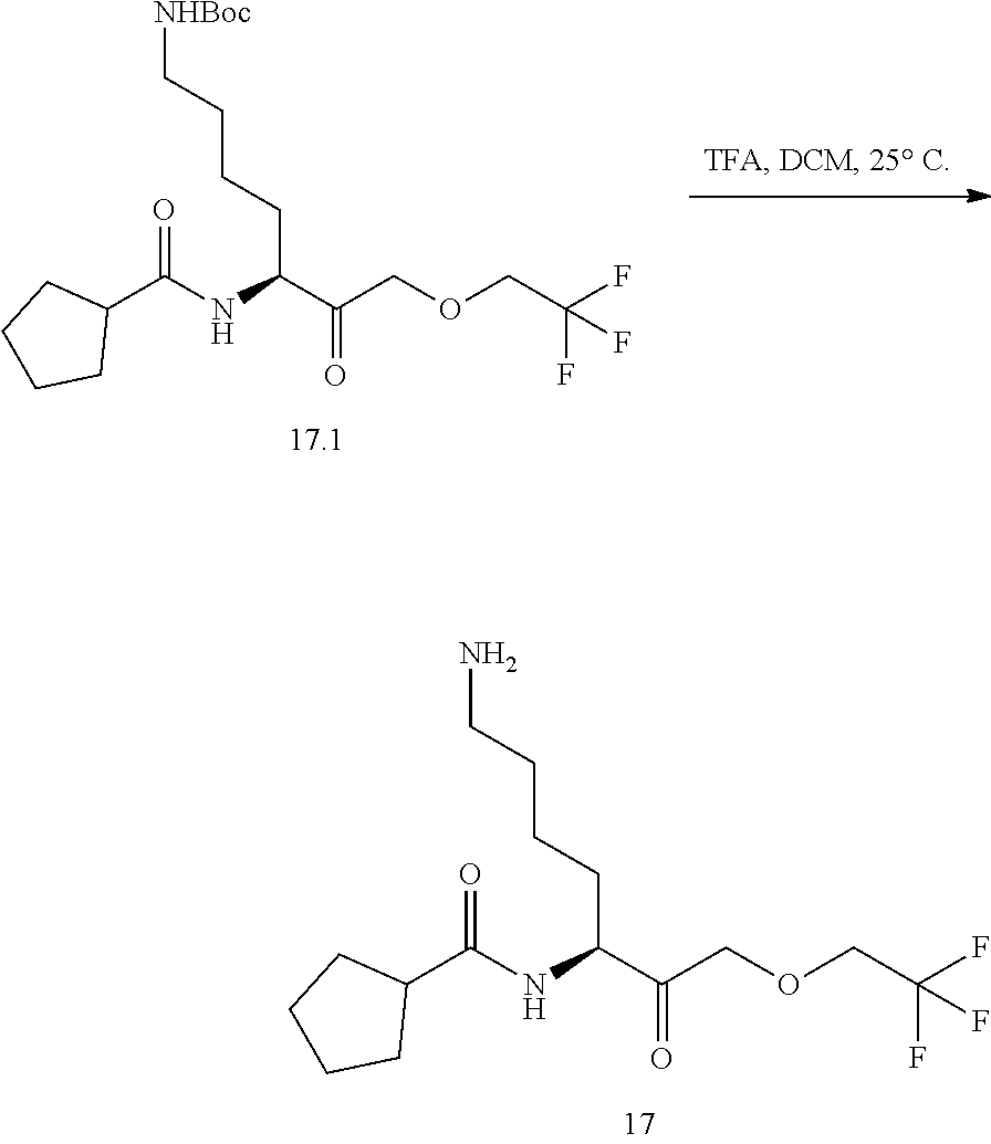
C(C(C(COCC(F)(F)F)=O)NC(C1CCCC1)=O)CCCN.C(C(C(COCC(F)(F)F)=O)NC(C1CCCC1)=O)CCC[NHBoc]
